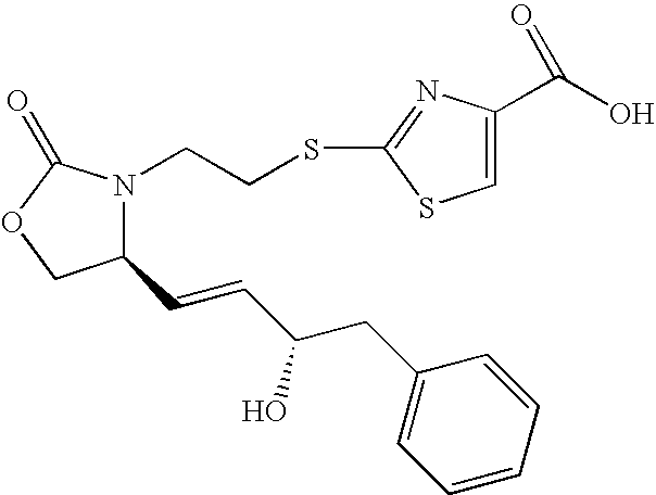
C1(C=CC(O)CC2=CC=CC=C2)N(CCSC2=NC(C(O)=O)=CS2)C(=O)OC1
